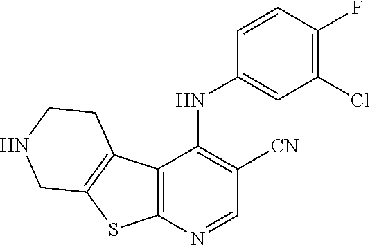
C12=C(C3=C(S1)CNCC3)C(NC1=CC(Cl)=C(F)C=C1)=C([CN])C=N2
